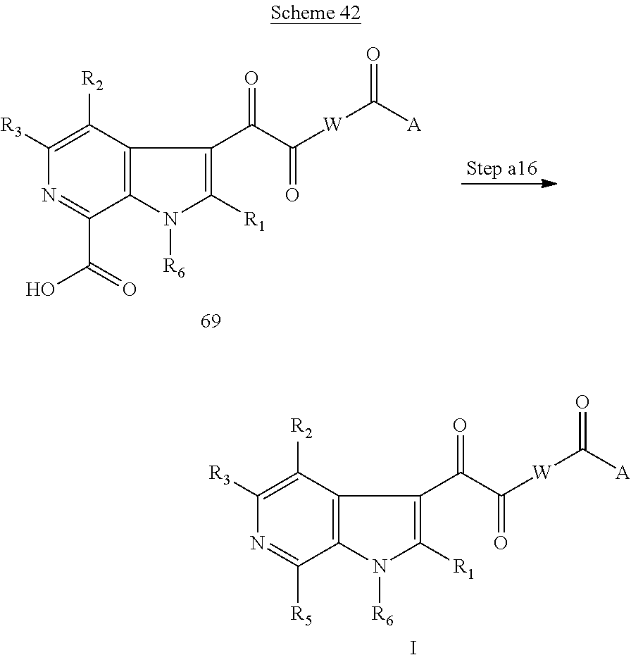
C12=C(C([R2])=C([R3])N=C1C(=O)O)C(C(C(=O)[W]C([A])=O)=O)=C([R1])N2[R6].C12=C(C([R2])=C([R3])N=C1[R5])C(C(C(=O)[W]C([A])=O)=O)=C([R1])N2[R6].I
